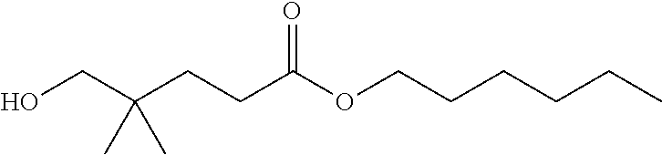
OCC(CCC(OCCCCCC)=O)(C)C
